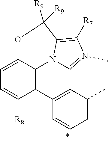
C12=C3C4=C(C5=N(C)C([R7])=C(N15)C([R9])([R9])OC2=CC=C3[R8])C(C)=CC=C4
